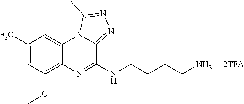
C1([F3C])=CC(OC)=C2C(=C1)N1C(=NN=C1C)C(NCCCCN)=N2
